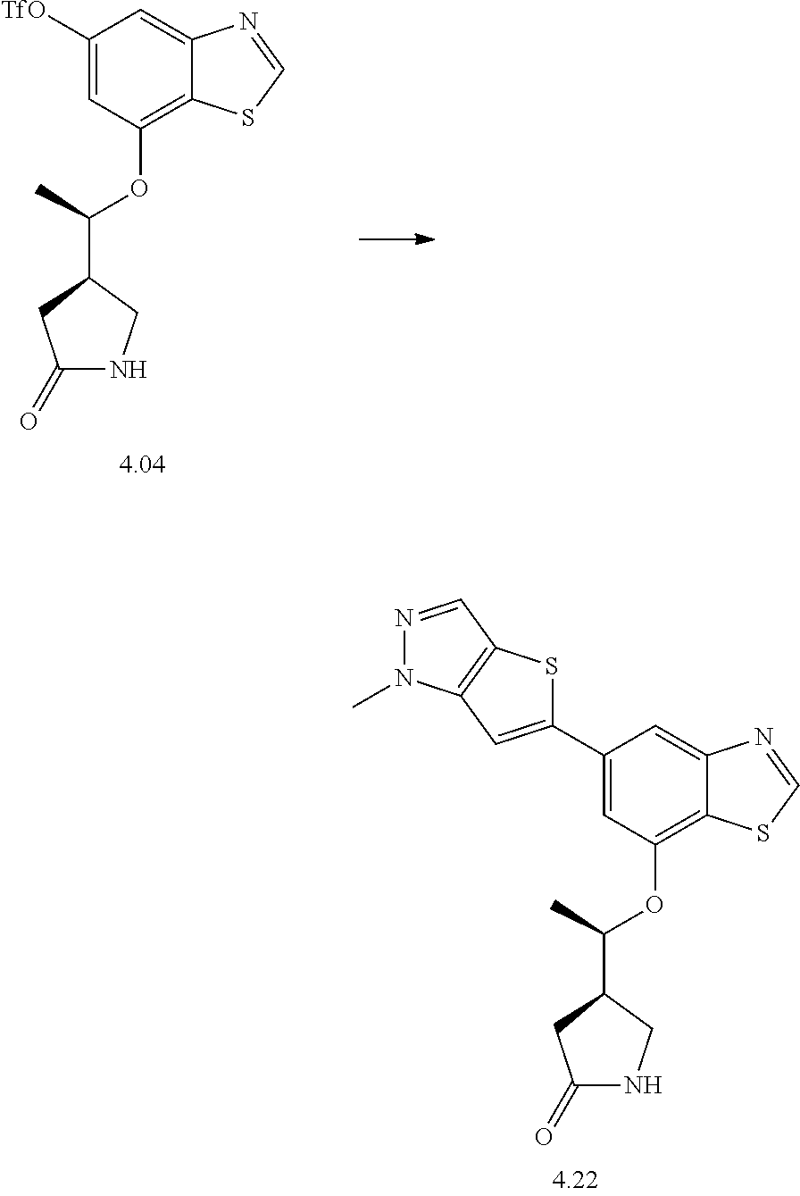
C1([TfO])=CC(OC(C)C2CNC(=O)C2)=C2C(=C1)N=CS2.C1(C2=CC3=C(S2)C=NN3C)=CC(OC(C)C2CNC(=O)C2)=C2C(=C1)N=CS2
